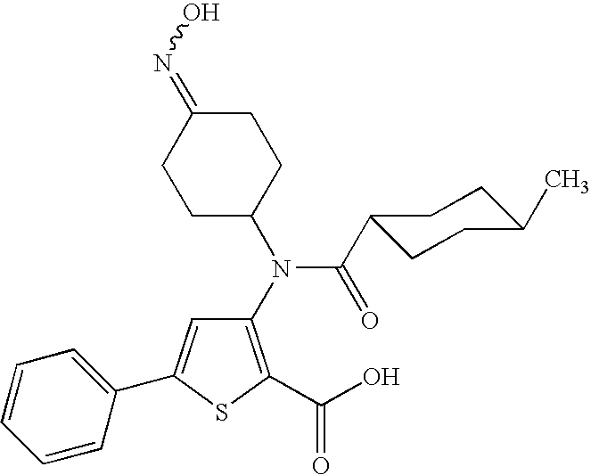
C1(N(C2CCC(=NO)CC2)C(C2CCC(C)CC2)=O)=C(C(O)=O)SC(C2=CC=CC=C2)=C1
